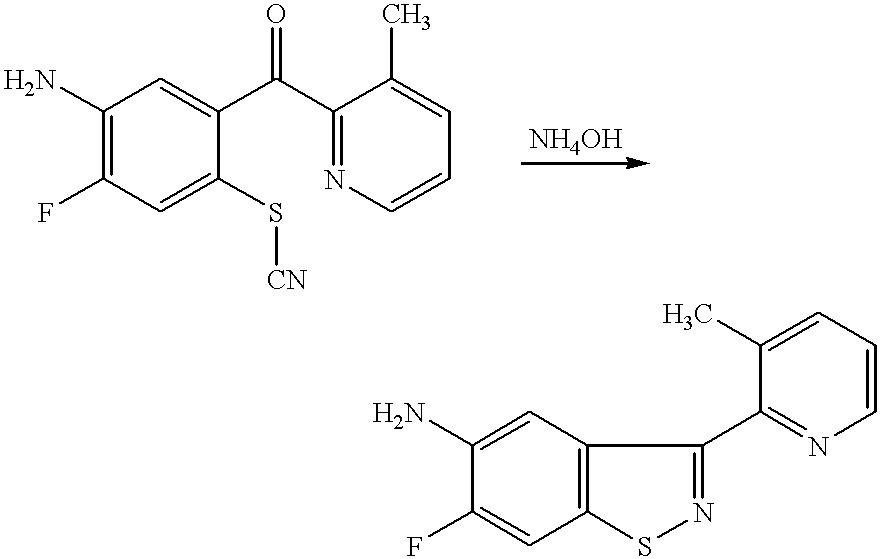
C1(N)=C(F)C=C(S[CN])C(C(C2=NC=CC=C2C)=O)=C1.C1(N)=CC2=C(C=C1F)SN=C2C1=NC=CC=C1C
